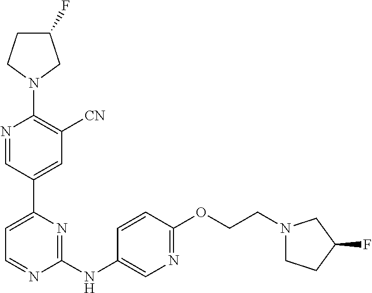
C1(F)CCN(C2=C([CN])C=C(C3=CC=NC(NC4=CN=C(OCCN5CCC(F)C5)C=C4)=N3)C=N2)C1
